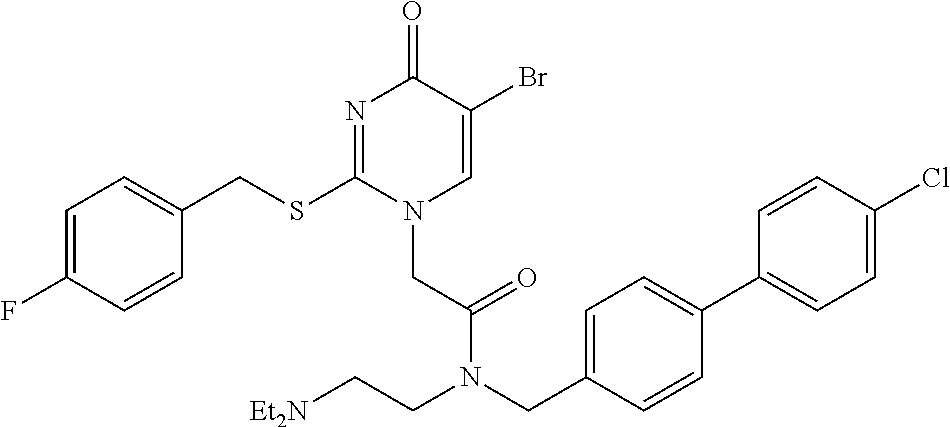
C1=C(F)C=CC(CSC2=NC(=O)C(Br)=CN2CC(=O)N(CC2=CC=C(C3=CC=C(Cl)C=C3)C=C2)CC[Et2N])=C1
